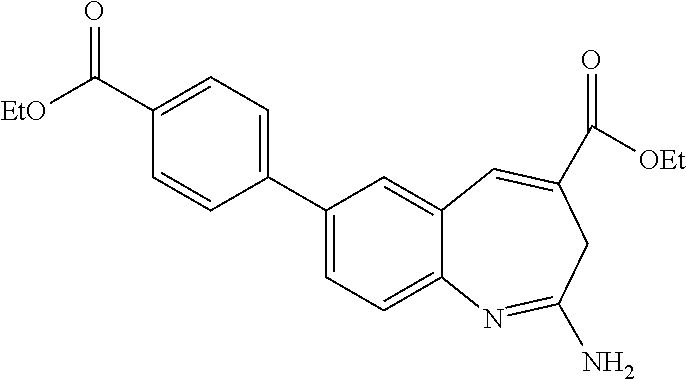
C1(C2=CC=C3C(=C2)C=C(C(=O)[OEt])CC(N)=N3)=CC=C(C([EtO])=O)C=C1
